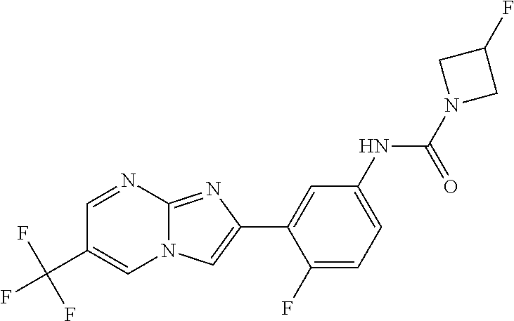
C1=NC2=NC(C3=CC(NC(N4CC(F)C4)=O)=CC=C3F)=CN2C=C1C(F)(F)F
